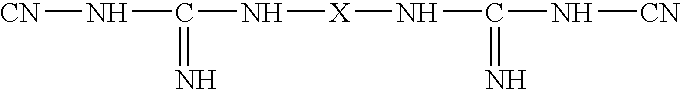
[CN]NC(N[X]NC(N[CN])=N)=N
